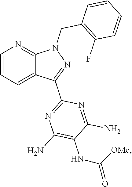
N(C1=C(N)N=C(C2=NN(CC3=C(F)C=CC=C3)C3=NC=CC=C23)N=C1N)C(=O)[OMe]
